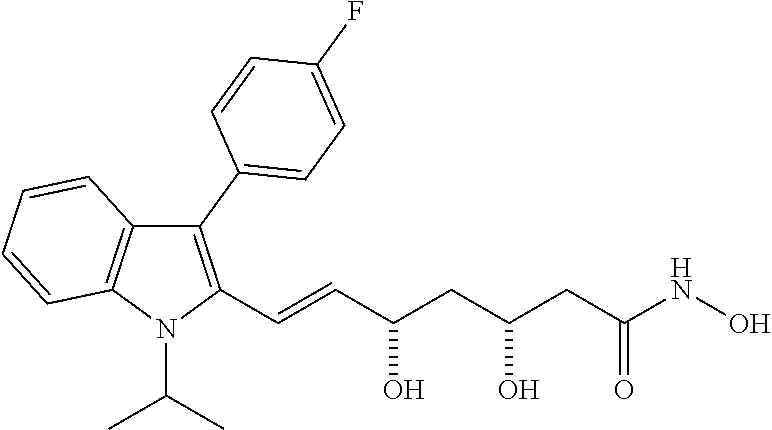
C1(C2=CC=C(F)C=C2)=C(C=CC(O)CC(CC(NO)=O)O)N(C(C)C)C2=C1C=CC=C2
